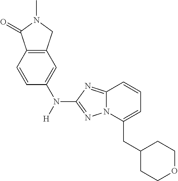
[H]N(C1=CC2=C(C=C1)C(=O)N(C)C2)C1=NN2C(=N1)C=CC=C2CC1CCOCC1
